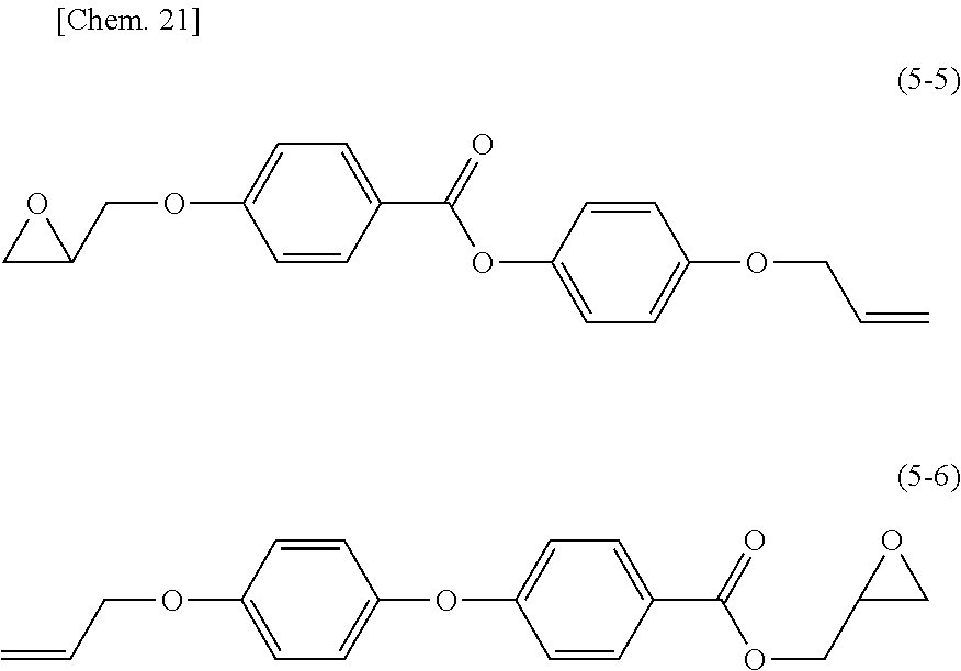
O(C1=CC=C(OC2=CC=C(C(OCC3CO3)=O)C=C2)C=C1)CC=C.O(C1=CC=C(C(=O)OC2=CC=C(OCC=C)C=C2)C=C1)CC1CO1
